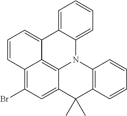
C12=CC(Br)=C3C4=C1N(C1=C(C2(C)C)C=CC=C1)C1=CC=CC=C1C4=CC=C3
